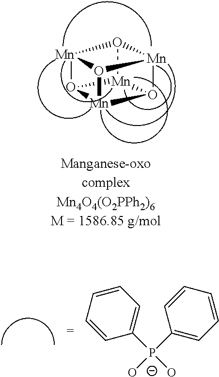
[Mn]12O3[Mn]4O5[Mn]3O1[Mn]5O24.C1([P-](C2=CC=CC=C2)(O)O)=CC=CC=C1
